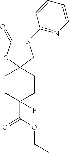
C1(N2C(=O)OC3(C2)CCC(C(=O)OCC)(F)CC3)=NC=CC=C1
